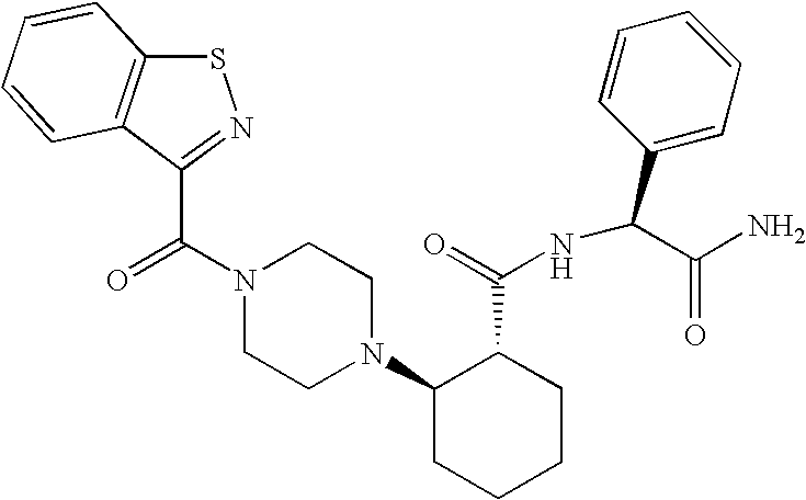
N1(C(=O)C2=NSC3=C2C=CC=C3)CCN(C2CCCCC2C(=O)NC(C2=CC=CC=C2)C(N)=O)CC1
